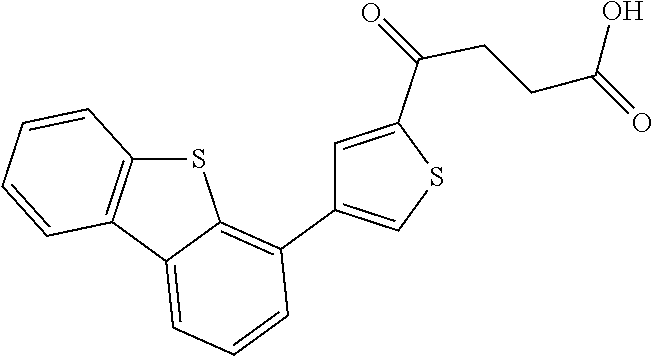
C1=CC2=C(C3=CC=CC(C4=CSC(C(=O)CCC(O)=O)=C4)=C3S2)C=C1
